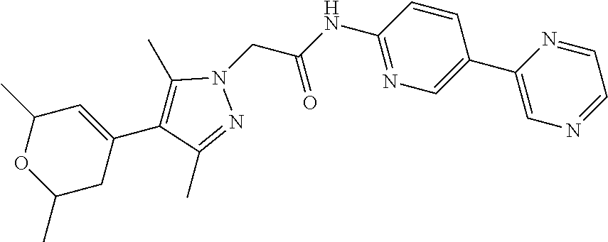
C1=C(C2=C(C)N(CC(NC3=NC=C(C4=CN=CC=N4)C=C3)=O)N=C2C)CC(C)OC1C
